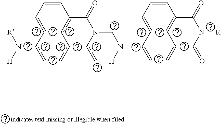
C(=CC=CC=C)C(=CC=C)C(N(C=C)CN[H])=O.C(=CC=CC=C)C(=CC=C)C(NC=O)=O.[R].N([R])[H]
